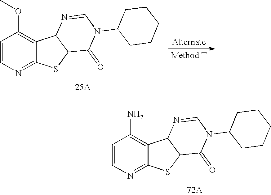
C1=CN=C2C(=C1OC)C1C(S2)C(=O)N(C2CCCCC2)C=N1.C1=CN=C2C(=C1N)C1C(S2)C(=O)N(C2CCCCC2)C=N1
